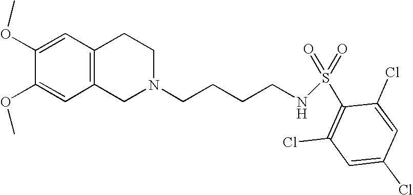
C1=C(OC)C(OC)=CC2=C1CCN(CCCCNS(=O)(=O)C1=C(Cl)C=C(Cl)C=C1Cl)C2
